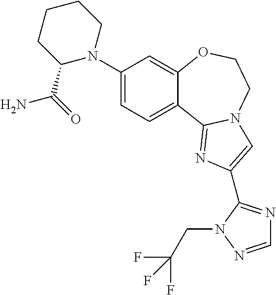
C1(N2CCCCC2C(=O)N)=CC=C2C(=C1)OCCN1C2=NC(C2=NC=NN2CC(F)(F)F)=C1
